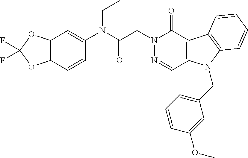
C12=C(C=CC(N(C(CN3N=CC4=C(C3=O)C3=C(N4CC4=CC=CC(OC)=C4)C=CC=C3)=O)CC)=C1)OC(F)(F)O2
